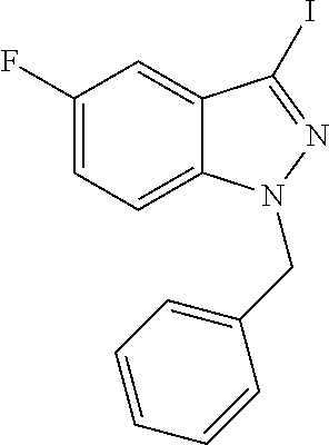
C1(F)=CC=C2C(=C1)C(I)=NN2CC1=CC=CC=C1
